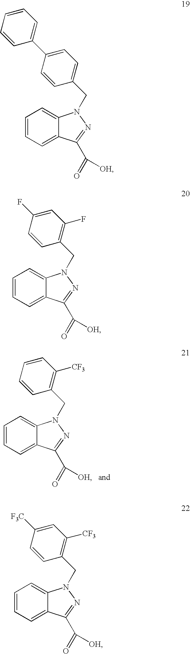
C1=CC=C2C(=C1)N(CC1=C([CF3])C=CC=C1)N=C2C(=O)[OH].C1=CC=C2C(=C1)N(CC1=CC=C(C3=CC=CC=C3)C=C1)N=C2C(=O)[OH].C1=CC=C2C(=C1)N(CC1=C(F)C=C(F)C=C1)N=C2C(=O)[OH].C1=CC=C2C(=C1)N(CC1=C([CF3])C=C([F3C])C=C1)N=C2C(=O)[OH]
